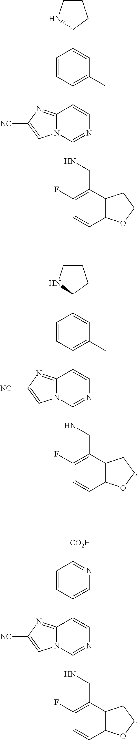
N(C1=NC=C(C2=C(C)C=C(C3CCCN3)C=C2)C2=NC([NC])=CN12)CC1=C(F)C=CC2=C1CCO2.N(C1=NC=C(C2=C(C)C=C(C3CCCN3)C=C2)C2=NC([NC])=CN12)CC1=C(F)C=CC2=C1CCO2.N(C1=NC=C(C2=CN=C([CO2H])C=C2)C2=NC([NC])=CN12)CC1=C(F)C=CC2=C1CCO2
